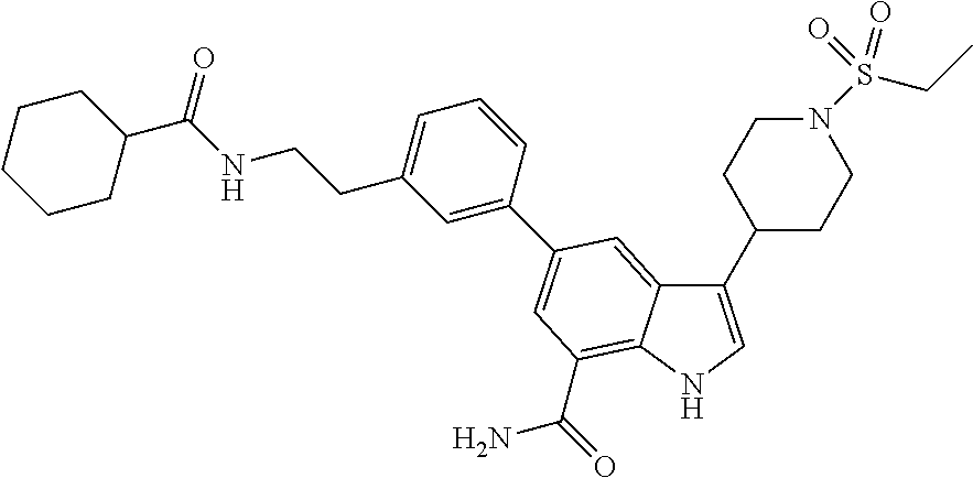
C1(C2CCN(S(=O)(=O)CC)CC2)=CNC2=C(C(N)=O)C=C(C3=CC(CCNC(=O)C4CCCCC4)=CC=C3)C=C12
